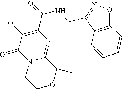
N12C(=NC(C(=O)NCC3=NOC4=C3C=CC=C4)=C(O)C1=O)C(C)(C)OCC2
